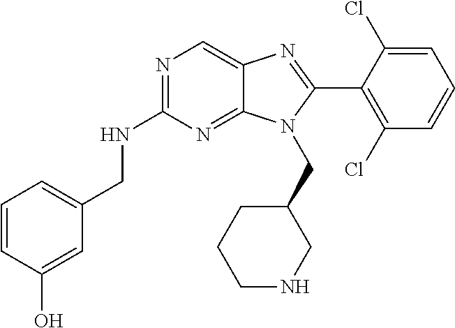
C1=CC(O)=CC(CNC2=NC=C3C(=N2)N(CC2CCCNC2)C(C2=C(Cl)C=CC=C2Cl)=N3)=C1
